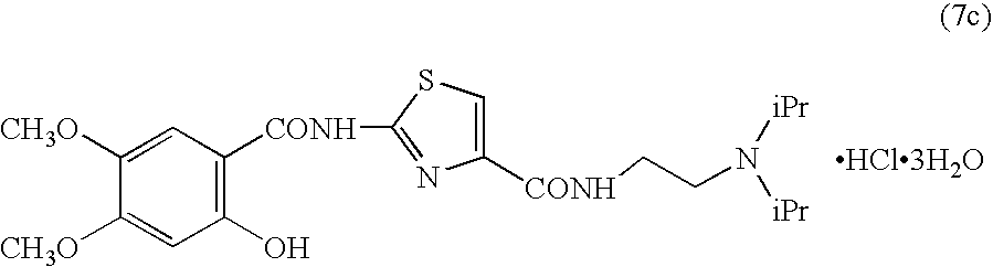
C1([CH3O])=CC([CONH]C2=NC([CONH]CCN([iPr])[iPr])=CS2)=C(O)C=C1[CH3O].[HCl3H2O]
